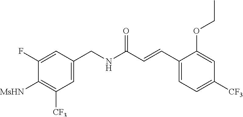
C1(F)=CC(CNC(C=CC2=CC=C([CF3])C=C2OCC)=O)=CC([CF3])=C1[MsHN]
